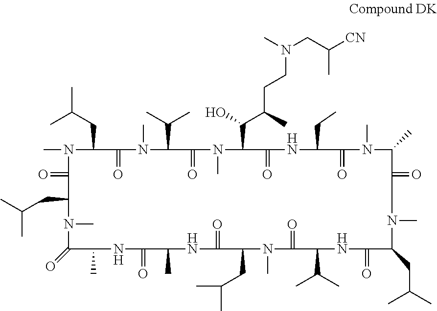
CN1C(CC(C)C)C(=O)N(C)C(C(C)C)C(=O)N(C)C(C(C(CCN(C)CC([CN])C)C)O)C(=O)NC(CC)C(=O)N(C)C(C)C(=O)N(C)C(CC(C)C)C(=O)NC(C(C)C)C(=O)N(C)C(CC(C)C)C(=O)NC(C)C(=O)NC(C)C(=O)N(C)C(CC(C)C)C1=O
